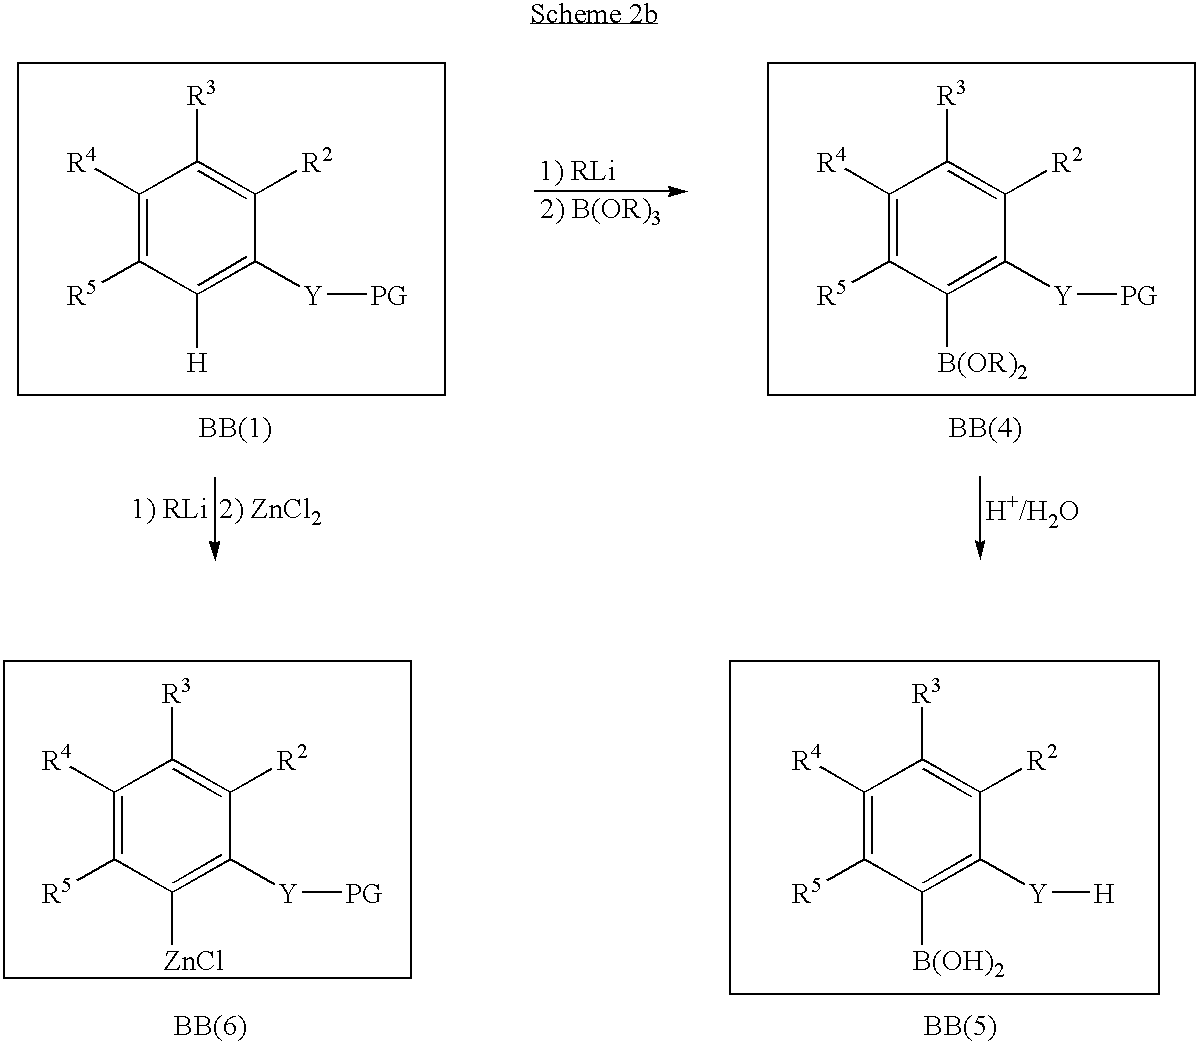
C1([R4])=C([R5])C([H])=C([Y][PG])C([R2])=C1[R3].C1([R4])=C([R5])C([B(OR)2])=C([Y][PG])C([R2])=C1[R3].C1([R4])=C([R5])C([ZnCl])=C([Y][PG])C([R2])=C1[R3].C1([R4])=C([R5])C([B(OH)2])=C([Y][H])C([R2])=C1[R3]
